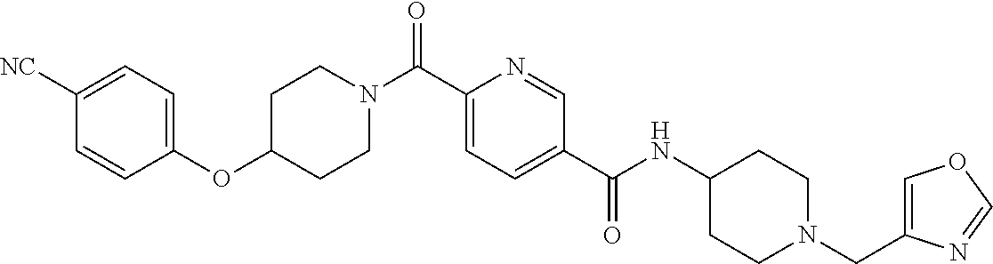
N(C(C1=CC=C(C(=O)N2CCC(OC3=CC=C([CN])C=C3)CC2)N=C1)=O)C1CCN(CC2=COC=N2)CC1
